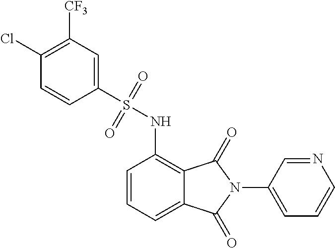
C1(N2C(=O)C3=C(NS(C4=CC([CF3])=C(Cl)C=C4)(=O)=O)C=CC=C3C2=O)=CC=CN=C1
